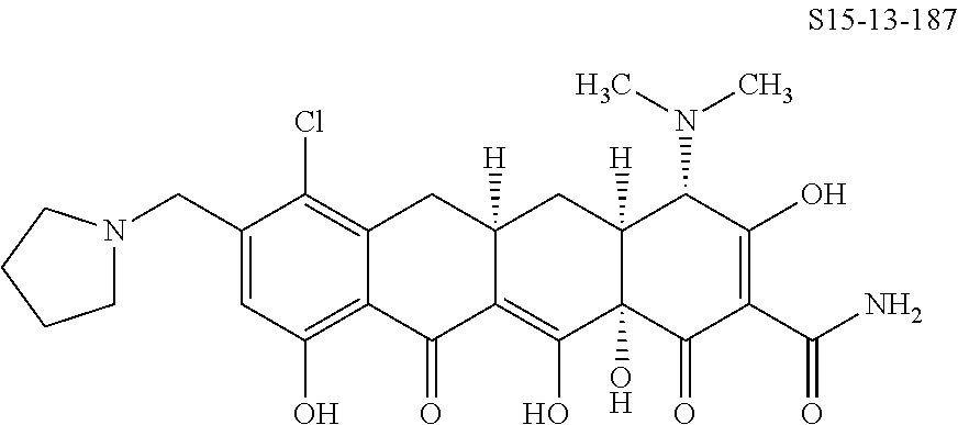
C1(CN2CCCC2)=CC(O)=C2C(=C1Cl)CC1([H])C(=C(O)C3(O)C([H])(C1)C(N(C)C)C(O)=C(C(=O)N)C3=O)C2=O
